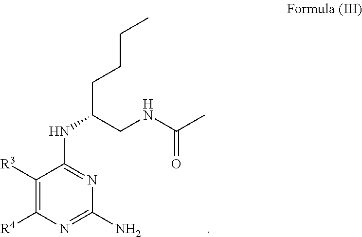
C1([R3])=C([R4])N=C(N)N=C1NC(CNC(C)=O)CCCC
